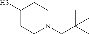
C1(S)CCN(CC(C)(C)C)CC1
